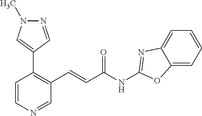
C1=CN=CC(C=CC(=O)NC2=NC3=CC=CC=C3O2)=C1C1=CN(C)N=C1
